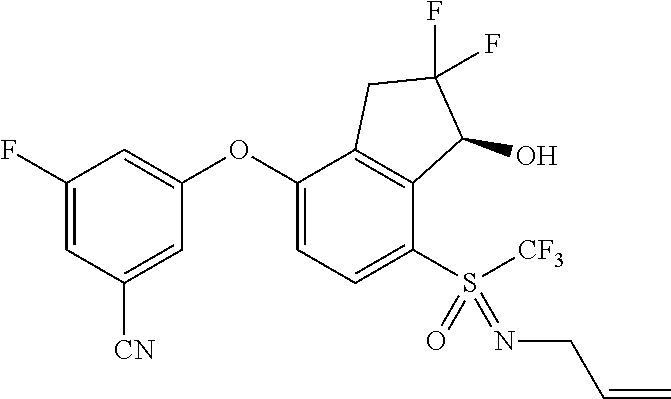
C1(F)=CC([CN])=CC(OC2=CC=C(S([CF3])(=O)=NCC=C)C3=C2CC(F)(F)C3O)=C1
